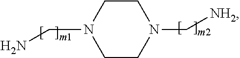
C1CN(CN)CCN1C[NH2]
